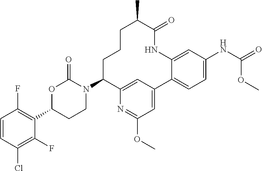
C1=CC(Cl)=C(F)C(C2CCN(C3CCCC(C)C(=O)NC4=CC(NC(OC)=O)=CC=C4C4=CC(OC)=NC3=C4)C(=O)O2)=C1F
